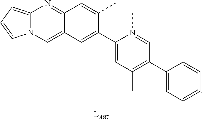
C12=CN3C(=CC=C3)N=C1C=C(C)C(C1=CC(C)=C(C3=CC=CC=C3)C=N1C)=C2
